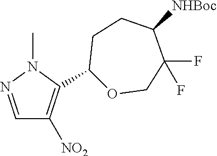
C1=NN(C)C(C2OCC(F)(F)C([NHBoc])CC2)=C1[NO2]
